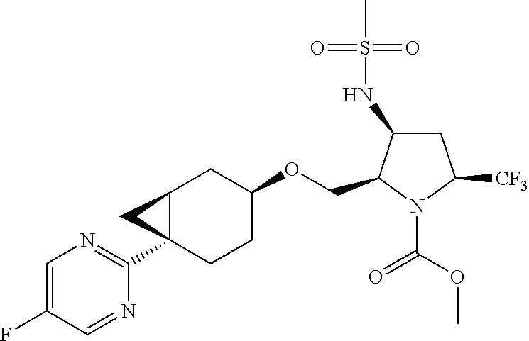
C12C(C3=NC=C(F)C=N3)(CCC(OCC3N(C(OC)=O)C([CF3])CC3NS(C)(=O)=O)C1)C2
